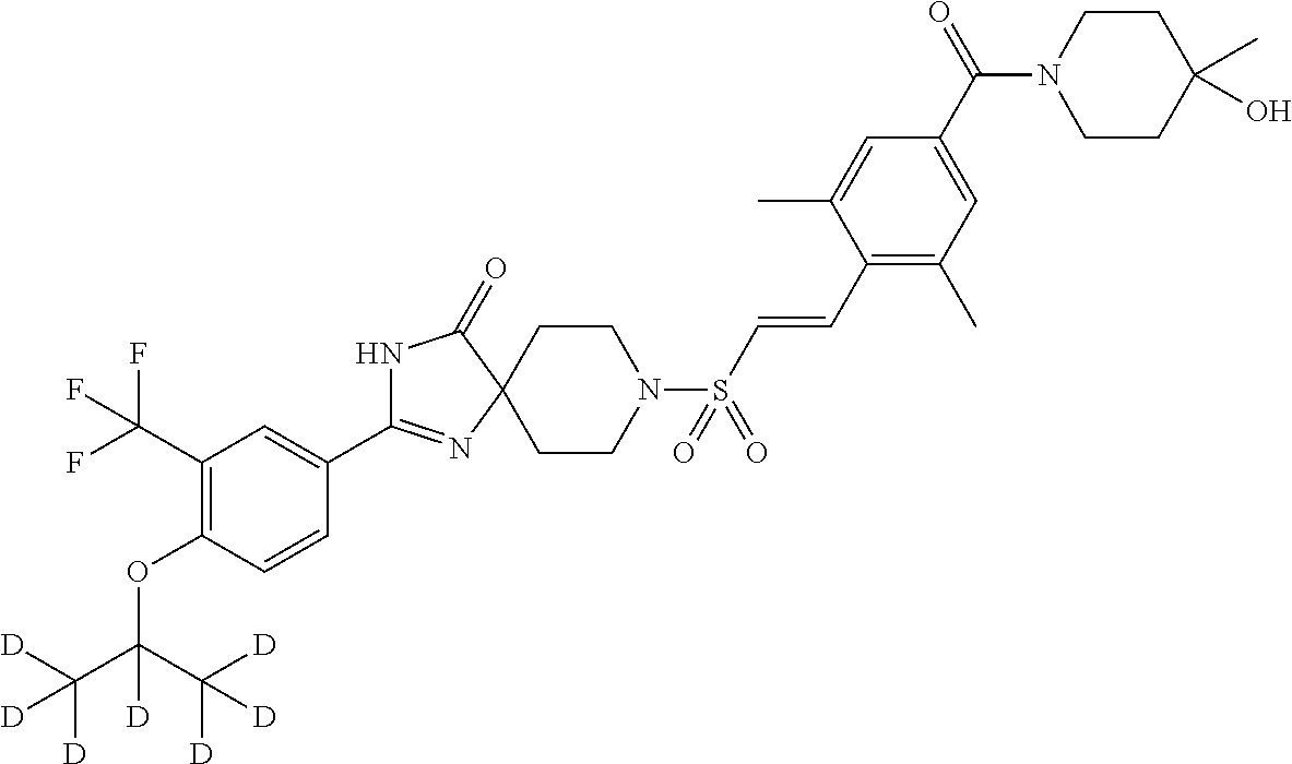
N1C(C2=CC(C(F)(F)F)=C(OC(C([D])([D])[D])(C([D])([D])[D])[D])C=C2)=NC2(C1=O)CCN(S(C=CC1=C(C)C=C(C(N3CCC(C)(O)CC3)=O)C=C1C)(=O)=O)CC2
